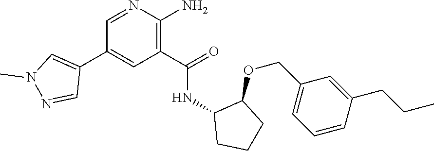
N1=CC(C2=CN(C)N=C2)=CC(C(=O)NC2CCCC2OCC2=CC=CC(CCC)=C2)=C1N
